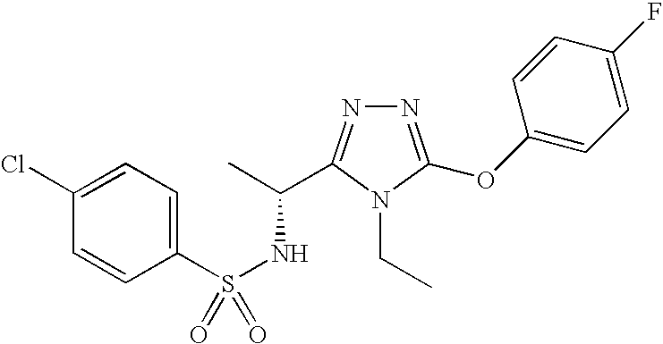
N1=C(OC2=CC=C(F)C=C2)N(CC)C(C(C)NS(=O)(C2=CC=C(Cl)C=C2)=O)=N1
